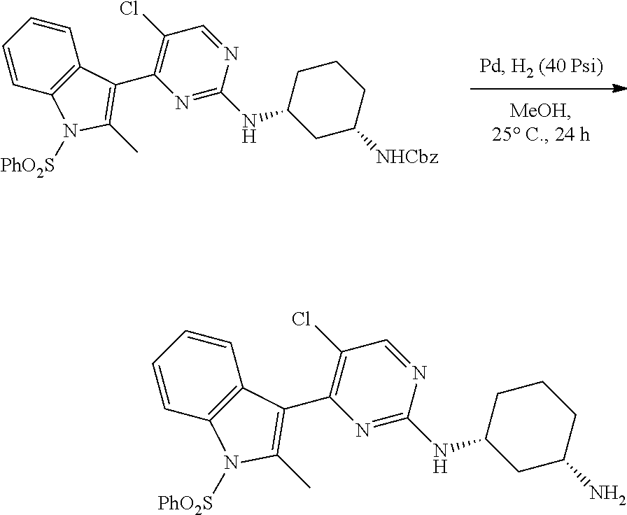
C1(Cl)=C(C2=C(C)N([PhO2S])C3=C2C=CC=C3)N=C(NC2CCCC([NHCbz])C2)N=C1.C1(Cl)=C(C2=C(C)N([PhO2S])C3=C2C=CC=C3)N=C(NC2CCCC(N)C2)N=C1
